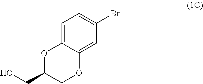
C1=C2C(=CC(Br)=C1)OCC(CO)O2
